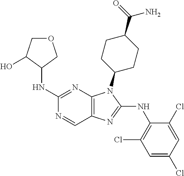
C1(NC2COCC2O)=NC2=C(C=N1)N=C(NC1=C(Cl)C=C(Cl)C=C1Cl)N2C1CCC(C(=O)N)CC1
